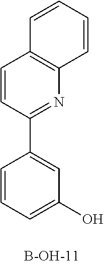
C1=CC=C(O)C=C1C1=NC2=C(C=C1)C=CC=C2
